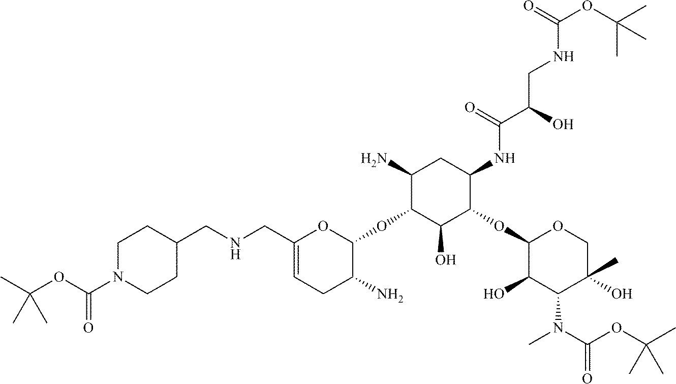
C1(CNCC2CCN(C(OC(C)(C)C)=O)CC2)=CCC(N)C(OC2C(N)CC(NC(=O)C(CNC(OC(C)(C)C)=O)O)C(OC3C(O)C(N(C)C(OC(C)(C)C)=O)C(C)(O)CO3)C2O)O1
